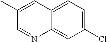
C1(C)=CC2=CC=C(Cl)C=C2N=C1
